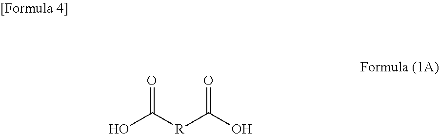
O=C([R]C(O)=O)O
